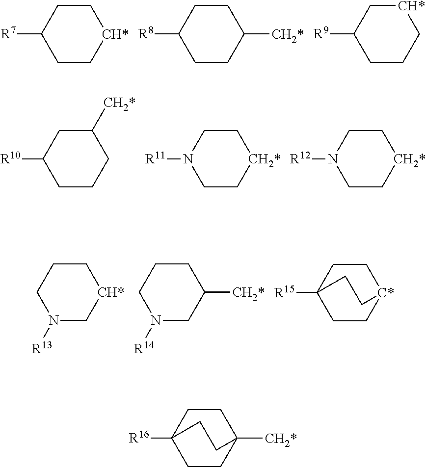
[R7]C1CC[CH*]CC1.[R8]C1CCC([CH2*])CC1.[R9]C1CCC[CH*]C1.[R10]C1CCCC([CH2*])C1.[R11]N1CC[CH2*]CC1.[R12]N1CC[CH2*]CC1.C1N([R14])CC([CH2*])CC1.C12([R15])CC[C*](CC1)CC2.C1N([R13])C[CH*]CC1.C12([R16])CCC([CH2*])(CC1)CC2
